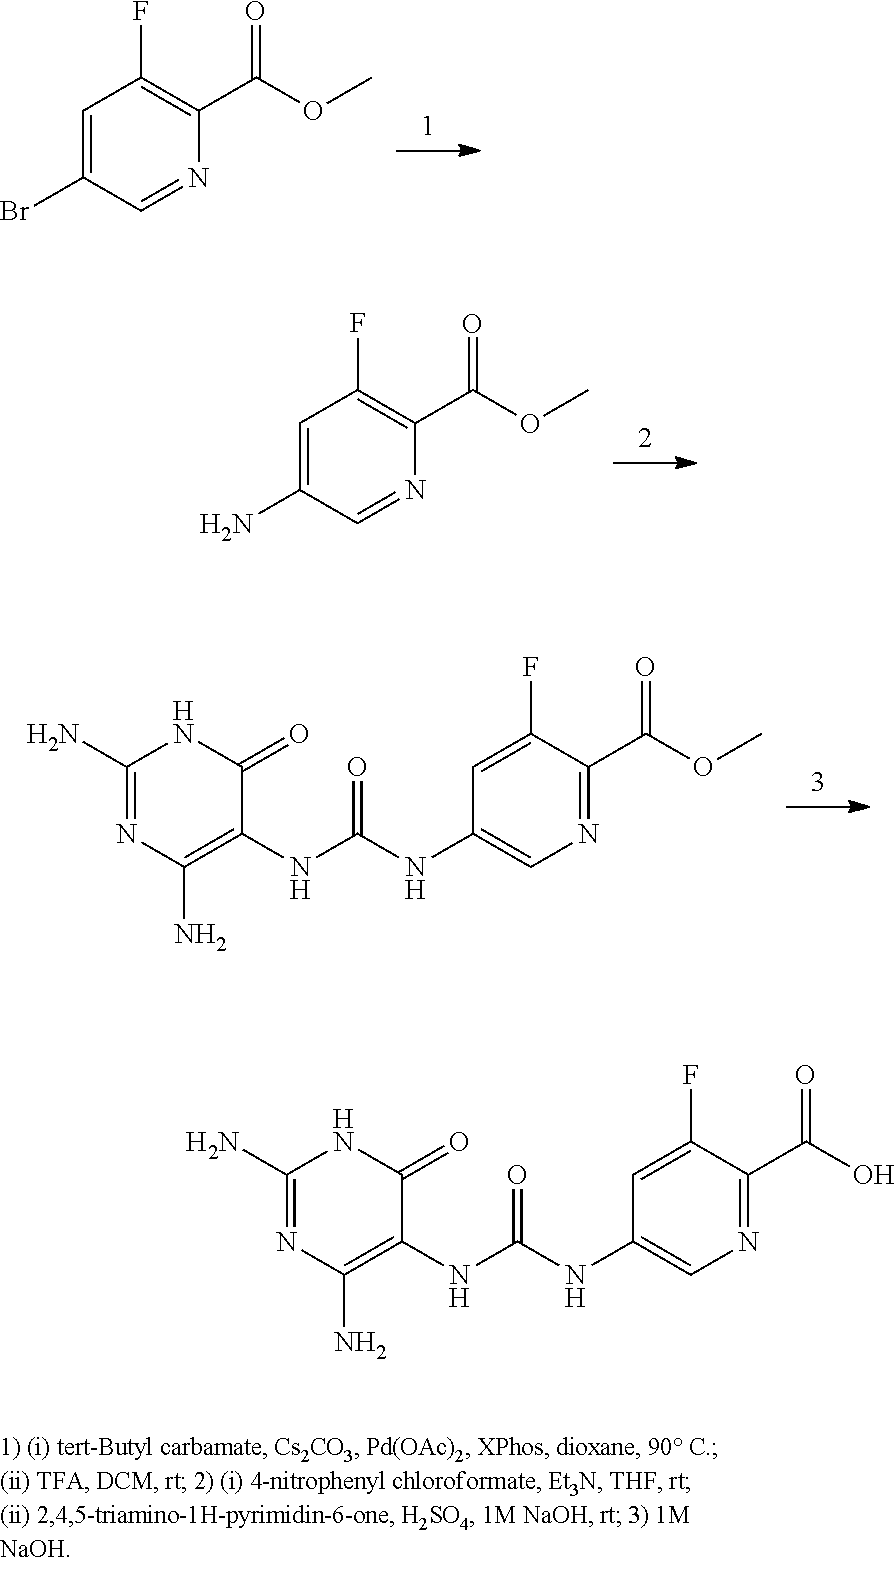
C1=C(Br)C=NC(C(OC)=O)=C1F.C1=C(N)C=NC(C(OC)=O)=C1F.C1=C(F)C(C(OC)=O)=NC=C1NC(=O)NC1=C(N)N=C(N)NC1=O.C1=C(F)C(C(O)=O)=NC=C1NC(=O)NC1=C(N)N=C(N)NC1=O
